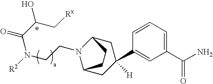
C1(C(N)=O)=CC=CC(C2([H])CC3N(CCN([R2])C(C(O)C[Rx])=O)C(C2)CC3)=C1
